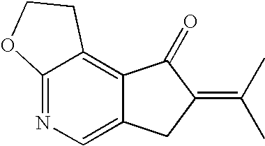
C12=NC=C3C(=C1CCO2)C(=O)C(=C(C)C)C3
